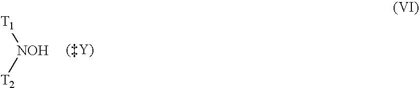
[NOH]([T1])[T2]
